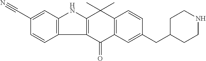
C12=C(C(=O)C3=C(C1(C)C)C=CC(CC1CCNCC1)=C3)C1=C(N2)C=C(C#N)C=C1
